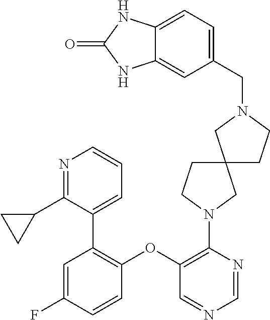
C1(OC2=C(C3=CC=CN=C3C3CC3)C=C(F)C=C2)=C(N2CCC3(C2)CCN(CC2=CC=C4C(=C2)NC(=O)N4)C3)N=CN=C1
